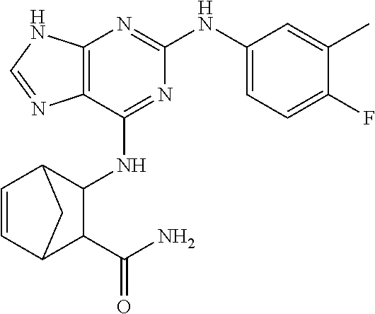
C12=C(C(NC3C4C=CC(C3C(N)=O)C4)=NC(NC3=CC=C(F)C(C)=C3)=N1)N=CN2
